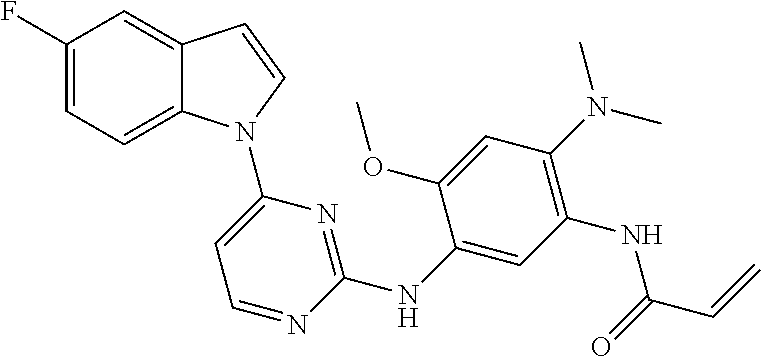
C1(NC2=NC(N3C4=CC=C(F)C=C4C=C3)=CC=N2)=CC(NC(C=C)=O)=C(N(C)C)C=C1OC
